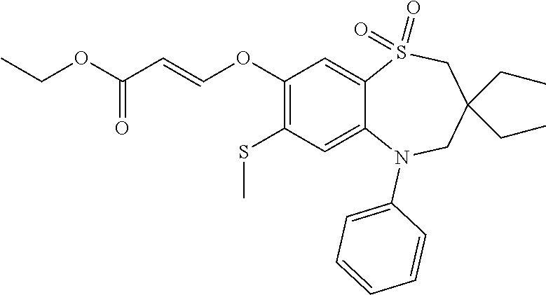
O(C(=O)C=COC1=C(SC)C=C2C(=C1)S(=O)(=O)CC(CC)(CC)CN2C1=CC=CC=C1)CC
